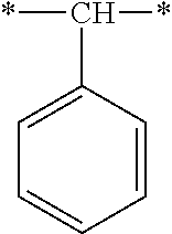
C1=C(C(*)*)C=CC=C1
